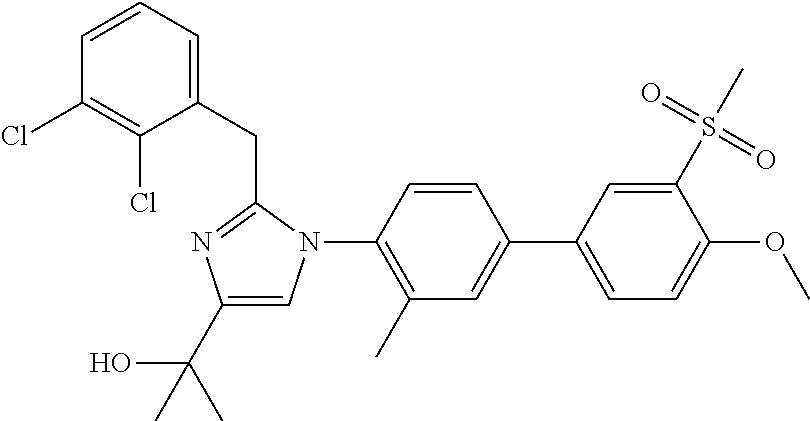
C1=C(C2=CC(C)=C(N3C=C(C(C)(O)C)N=C3CC3=CC=CC(Cl)=C3Cl)C=C2)C=C(S(=O)(=O)C)C(OC)=C1
